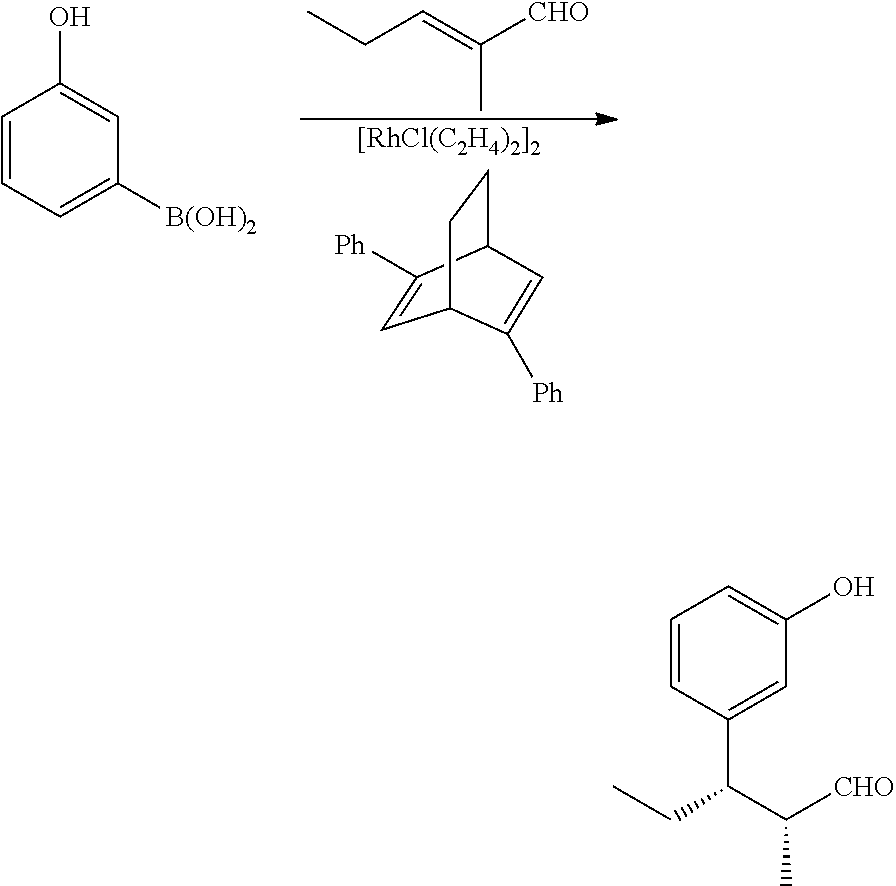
C1=CC=C([B(OH)2])C=C1O.C(C=C([CHO])C)C.[[RhCl(C2H4)2]2].C1=C([Ph])C2CCC1C([Ph])=C2.C(C(C([CHO])C)C1=CC(O)=CC=C1)C
